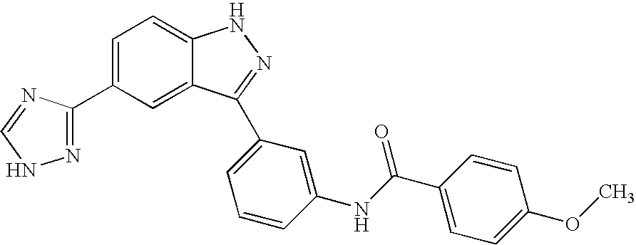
C1(C2=NNC=N2)=CC=C2C(=C1)C(C1=CC=CC(NC(C3=CC=C(OC)C=C3)=O)=C1)=NN2
